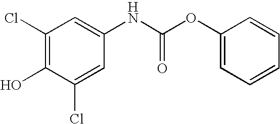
C1(Cl)=C(O)C(Cl)=CC(NC(OC2=CC=CC=C2)=O)=C1
